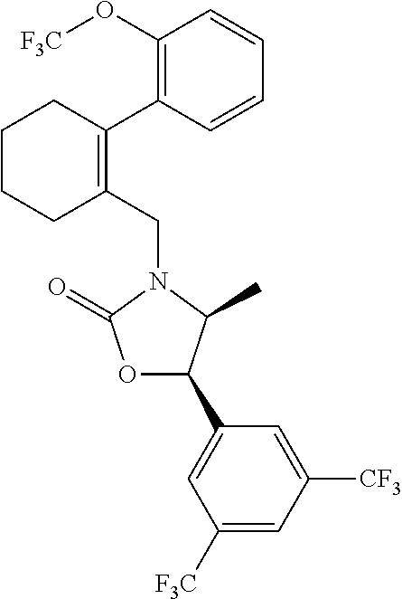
C1(CN2C(=O)OC(C3=CC([F3C])=CC([CF3])=C3)C2C)=C(C2=C(O[F3C])C=CC=C2)CCCC1
